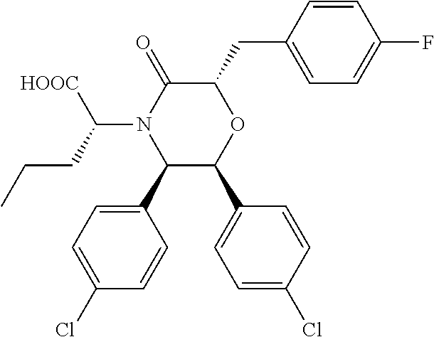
C1(C2=CC=C(Cl)C=C2)C(C2=CC=C(Cl)C=C2)OC(CC2=CC=C(F)C=C2)C(=O)N1C(CCC)[HOOC]
